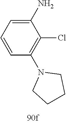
C1(N)=CC=CC(N2CCCC2)=C1Cl
